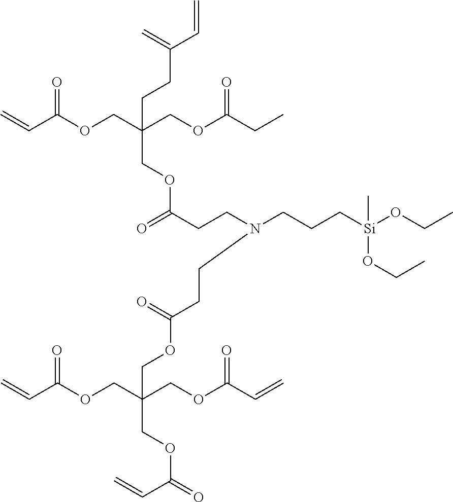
C=CC(OCC(COC(CC)=O)(CCC(C=C)=C)COC(=O)CCN(CCC[Si](OCC)(C)OCC)CCC(OCC(COC(C=C)=O)(COC(C=C)=O)COC(C=C)=O)=O)=O
